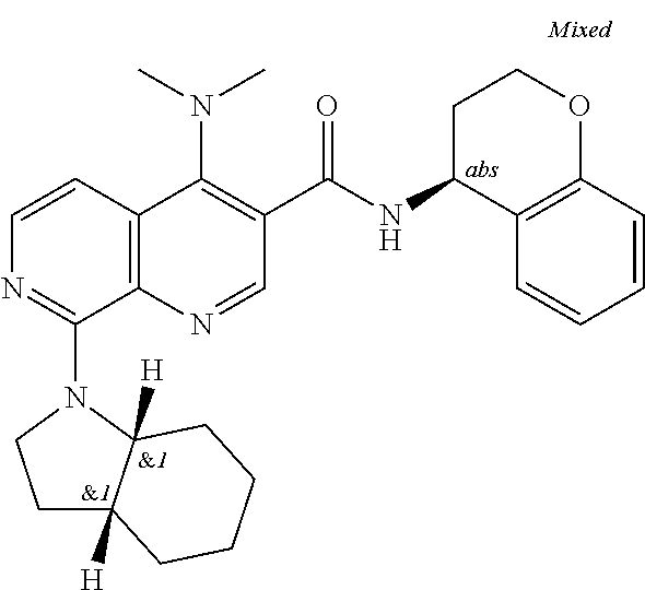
C12=C(N=CC(C(=O)NC3C4=C(OCC3)C=CC=C4)=C1N(C)C)C(N1CCC3([H])C1([H])CCCC3)=NC=C2
